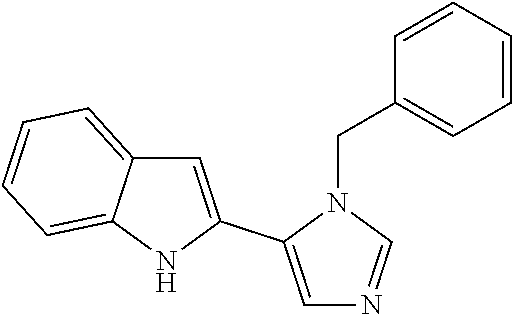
C1=C(C2=CN=CN2CC2=CC=CC=C2)NC2=CC=CC=C12
